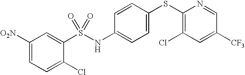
C1([O2N])=CC=C(Cl)C(S(NC2=CC=C(SC3=C(Cl)C=C([CF3])C=N3)C=C2)(=O)=O)=C1
